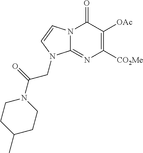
N12C(=NC([CO2Me])=C([OAc])C1=O)N(CC(N1CCC(C)CC1)=O)C=C2
